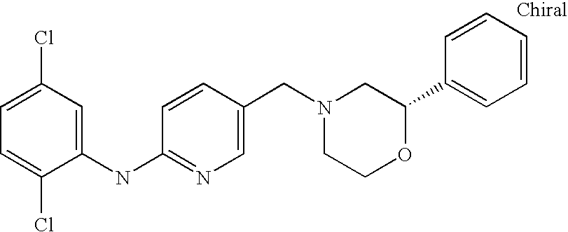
C1(NC2=NC=C(CN3CCOC(C4=CC=CC=C4)C3)C=C2)=CC(Cl)=CC=C1Cl
